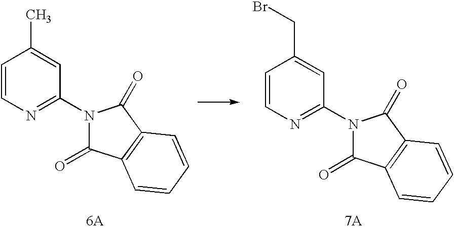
[7A].[6A].C1=CN=C(N2C(=O)C3=C(C2=O)C=CC=C3)C=C1C.C1=CN=C(N2C(=O)C3=C(C2=O)C=CC=C3)C=C1CBr
